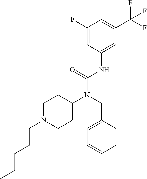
C1(F)=CC(NC(N(CC2=CC=CC=C2)C2CCN(CCCCC)CC2)=O)=CC(C(F)(F)F)=C1
